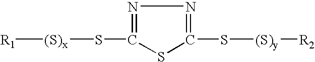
N1=C(S[(S)x][R1])SC(S[(S)y][R2])=N1
